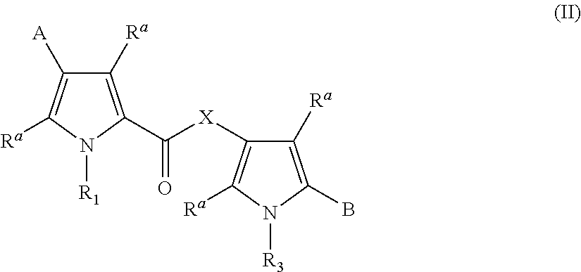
C1([Ra])=C(C(=O)[X]C2=C([Ra])N([R3])C(B)=C2[Ra])N([R1])C([Ra])=C1[A]
